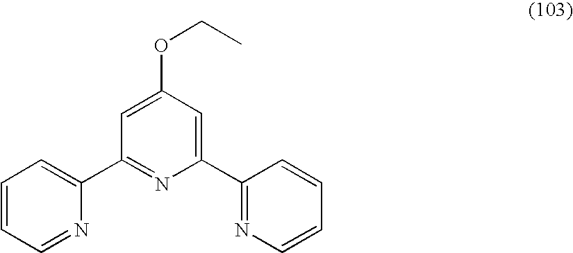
C1=C(OCC)C=C(C2=NC=CC=C2)N=C1C1=CC=CC=N1
